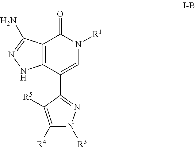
C12=C(C(C3=NN([R3])C([R4])=C3[R5])=CN([R1])C1=O)NN=C2N
